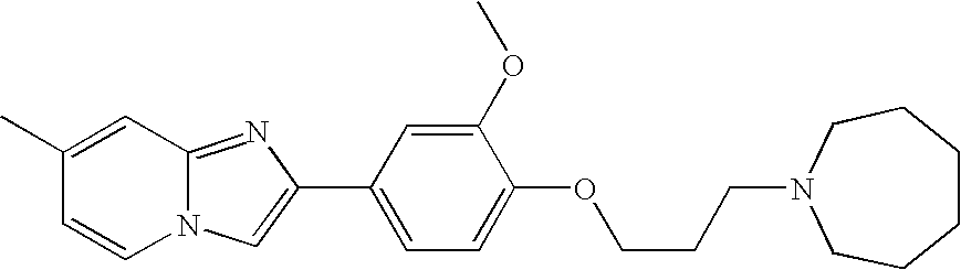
C1(C)=CC2=NC(C3=CC=C(OCCCN4CCCCCC4)C(OC)=C3)=CN2C=C1
